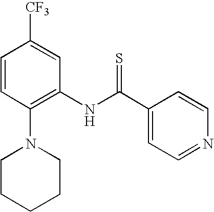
C1=CC(N2CCCCC2)=C(NC(C2=CC=NC=C2)=S)C=C1[CF3]
